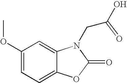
C1(OC)=CC=C2C(=C1)N(CC(O)=O)C(=O)O2
